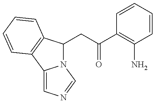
N12C(CC(C3=C(N)C=CC=C3)=O)C3=C(C1=CN=C2)C=CC=C3
